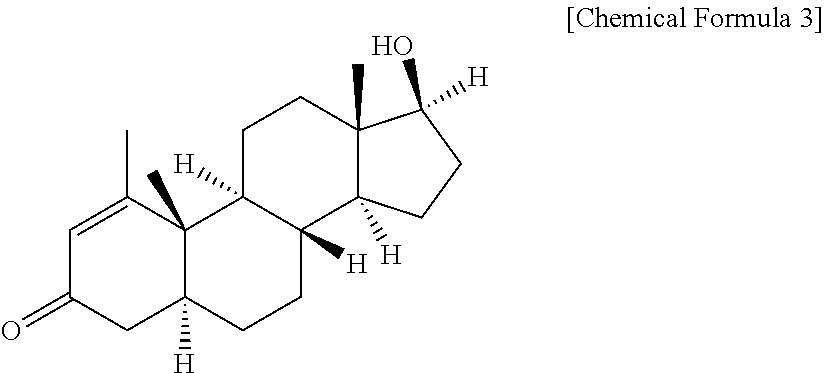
C1=C(C)C2(C)C([H])(CC1=O)CCC1([H])C2([H])CCC2(C)C1([H])CCC2(O)[H]
